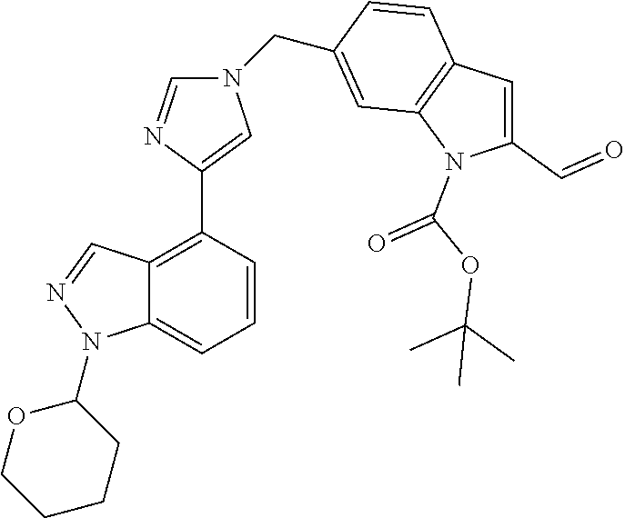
C12=CC=CC(C3=CN(CC4=CC5=C(C=C4)C=C(C=O)N5C(OC(C)(C)C)=O)C=N3)=C1C=NN2C1OCCCC1
